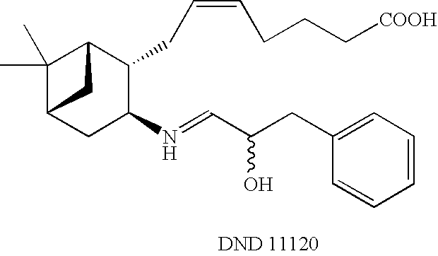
C1(C)(C)C2CC(N=CC(CC3=CC=CC=C3)O)C(CC=CCCC[COOH])C1C2
